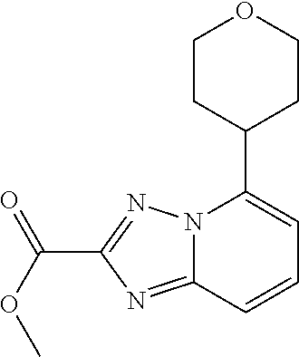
C(C1=NN2C(=N1)C=CC=C2C1CCOCC1)(OC)=O
